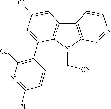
C12=C(N(C[CN])C3=C1C=C(Cl)C=C3C1=C(Cl)N=C(Cl)C=C1)C=NC=C2
